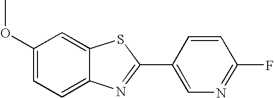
C1(OC)=CC=C2C(=C1)SC(C1=CN=C(F)C=C1)=N2
